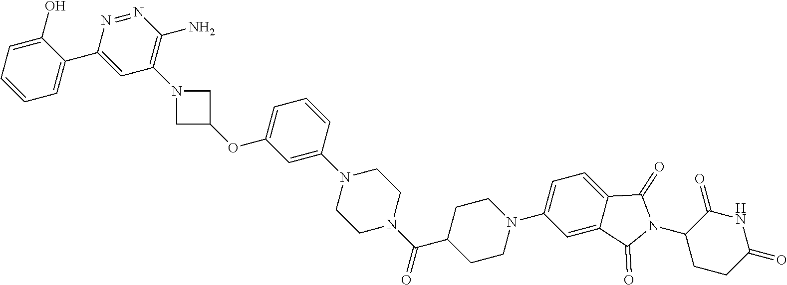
N1(C2=C(N)N=NC(C3=CC=CC=C3O)=C2)CC(OC2=CC=CC(N3CCN(C(=O)C4CCN(C5=CC=C6C(=C5)C(=O)N(C5CCC(=O)NC5=O)C6=O)CC4)CC3)=C2)C1
